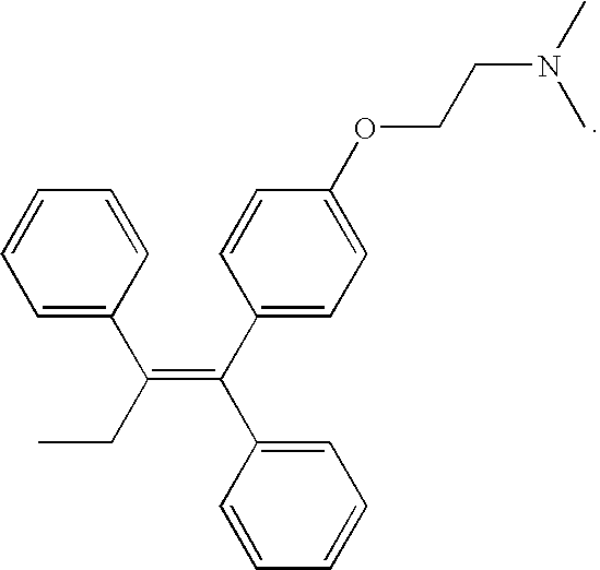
C1=C(C(=C(C2=CC=C(OCCN(C)C)C=C2)C2=CC=CC=C2)CC)C=CC=C1
